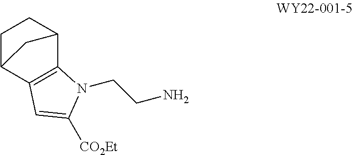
C1CC2C3=C(C1C2)N(CCN)C([CO2Et])=C3
